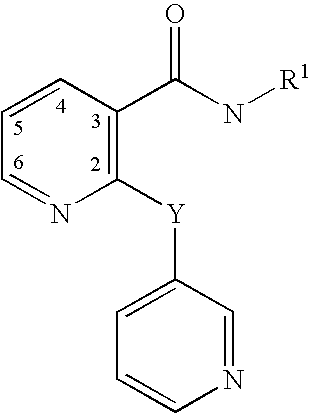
C1=CC=NC([Y]C2=CC=CN=C2)=C1C(N[R1])=O
